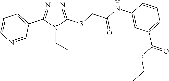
N1=C(SCC(NC2=CC(C(OCC)=O)=CC=C2)=O)N(CC)C(C2=CC=CN=C2)=N1
